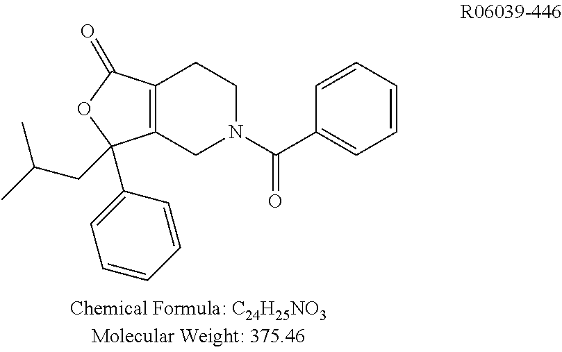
C12=C(CN(C(=O)C3=CC=CC=C3)CC1)C(C1=CC=CC=C1)(CC(C)C)OC2=O
